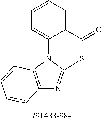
C1=CC=C2C(=C1)N1C3=C(N=C1SC2=O)C=CC=C3
